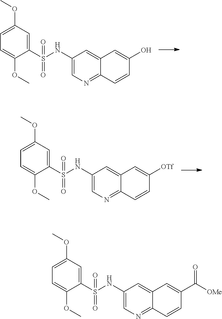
C1=C(OC)C=C(S(NC2=CN=C3C(=C2)C=C(O)C=C3)(=O)=O)C(OC)=C1.C1=C(OC)C=C(S(NC2=CN=C3C(=C2)C=C([OTf])C=C3)(=O)=O)C(OC)=C1.C1=C(OC)C=C(S(NC2=CN=C3C(=C2)C=C(C(=O)[OMe])C=C3)(=O)=O)C(OC)=C1
